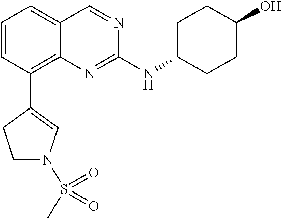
C1=CC(C2=CN(S(C)(=O)=O)CC2)=C2C(=C1)C=NC(NC1CCC(O)CC1)=N2
